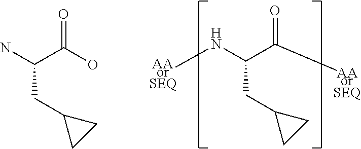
[AAorSEQ]NC(C([AAorSEQ])=O)CC1CC1.NC(C(O)=O)CC1CC1
